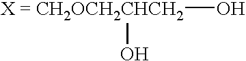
[X = CH2OCH2CHCH2](O)O
